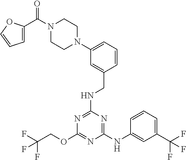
C1(NC2=CC(C(F)(F)F)=CC=C2)=NC(NCC2=CC(N3CCN(C(=O)C4=CC=CO4)CC3)=CC=C2)=NC(OCC(F)(F)F)=N1
